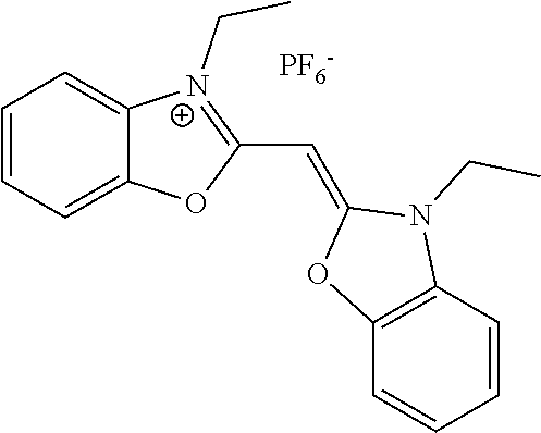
C1=CC=C2C(=C1)[N+](CC)=C(C=C1OC3=C(N1CC)C=CC=C3)O2.[PF6-]
